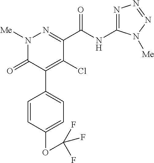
C1(C(NC2=NN=NN2[Me])=O)=NN([Me])C(=O)C(C2=CC=C(OC(F)(F)F)C=C2)=C1Cl
